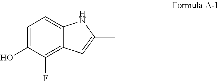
C1=C(O)C(F)=C2C(=C1)NC(C)=C2
